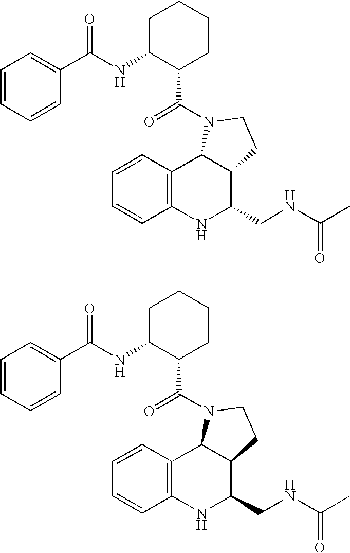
C1=CC2=C(C=C1)NC(CNC(C)=O)C1C2N(C(=O)C2CCCCC2NC(C2=CC=CC=C2)=O)CC1.C1=CC2=C(C=C1)NC(CNC(C)=O)C1C2N(C(=O)C2CCCCC2NC(C2=CC=CC=C2)=O)CC1
